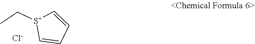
[Cl-].C1=CC=C[S+]1CC
